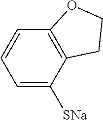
C1=C([SNa])C2=C(C=C1)OCC2
